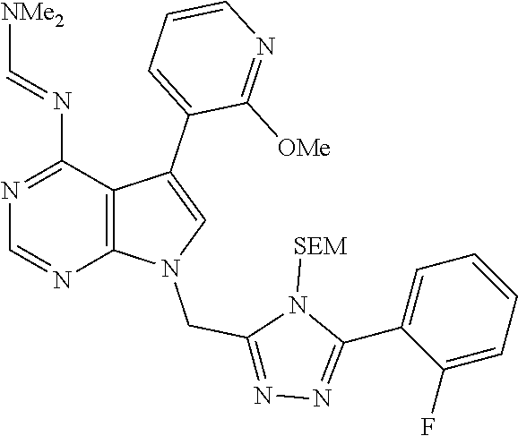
N1=C(N=C[NMe2])C2=C(N=C1)N(CC1=NN=C(C3=CC=CC=C3F)N1[SEM])C=C2C1=CC=CN=C1[OMe]
